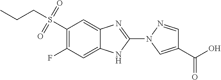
C12=CC(F)=C(S(CCC)(=O)=O)C=C1N=C(N1C=C(C(O)=O)C=N1)N2
